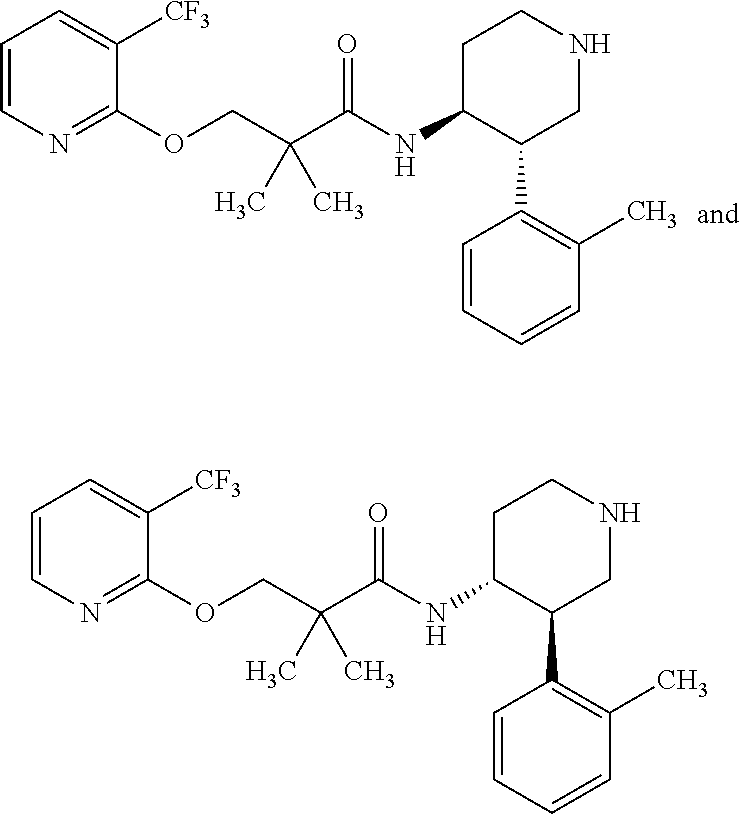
C1=CN=C(OCC(C(=O)NC2C(C3=C(C)C=CC=C3)CNCC2)(C)C)C([CF3])=C1.C1=CN=C(OCC(C(=O)NC2C(C3=C(C)C=CC=C3)CNCC2)(C)C)C([CF3])=C1
